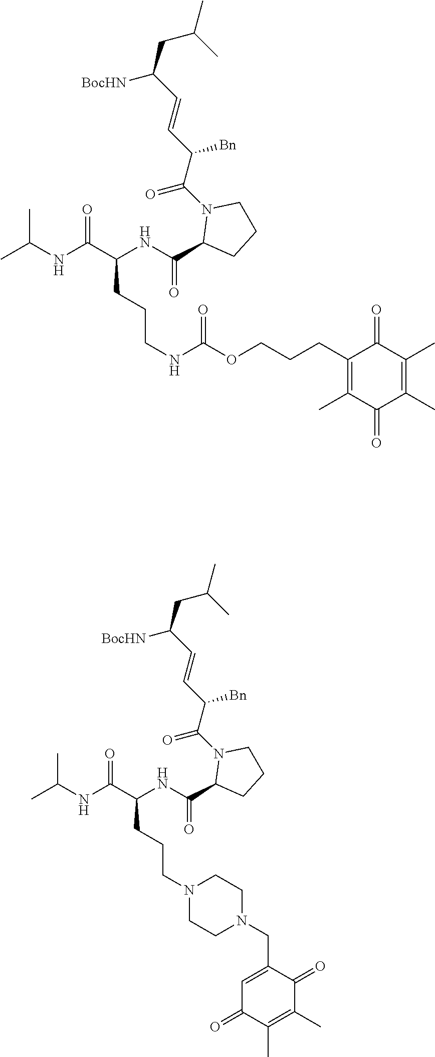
C(CCC(NC(=O)C1N(C(C([Bn])C=CC(CC(C)C)[BocHN])=O)CCC1)C(=O)NC(C)C)NC(OCCCC1=C(C)C(=O)C(C)=C(C)C1=O)=O.C(CCC(NC(=O)C1N(C(C([Bn])C=CC(CC(C)C)[BocHN])=O)CCC1)C(=O)NC(C)C)N1CCN(CC2=CC(=O)C(C)=C(C)C2=O)CC1
